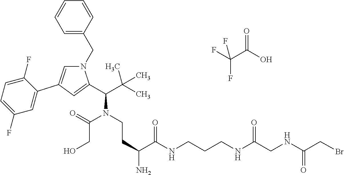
C1=CC(CN2C=C(C3=CC(F)=CC=C3F)C=C2C(C(C)(C)C)N(C(CO)=O)CCC(C(NCCCNC(CNC(CBr)=O)=O)=O)N)=CC=C1.C(O)(C(F)(F)F)=O
